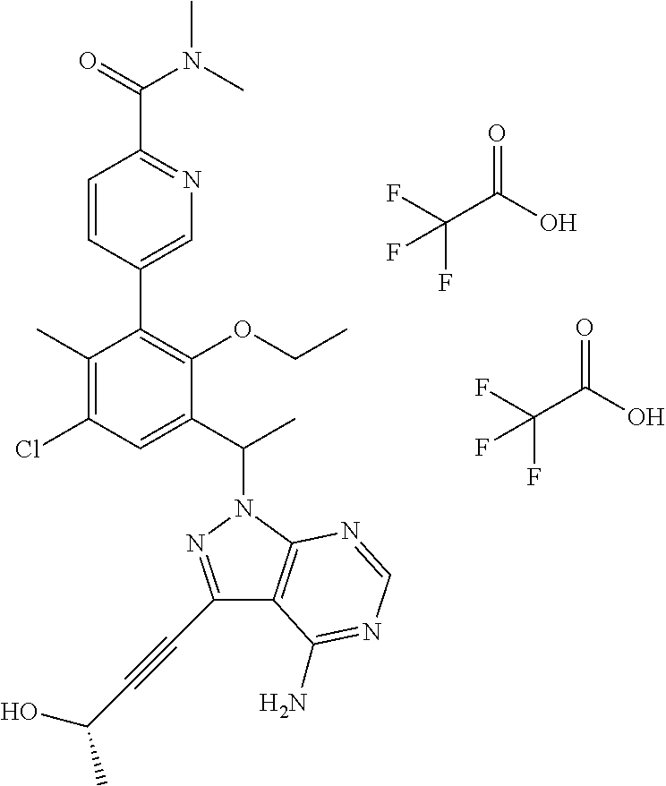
C1(C#CC(O)C)=NN(C(C2=CC(Cl)=C(C)C(C3=CN=C(C(=O)N(C)C)C=C3)=C2OCC)C)C2=C1C(N)=NC=N2.FC(C(O)=O)(F)F.FC(C(O)=O)(F)F
